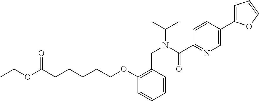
C(CCCOC1=C(CN(C(C)C)C(C2=NC=C(C3=CC=CO3)C=C2)=O)C=CC=C1)CC(OCC)=O
